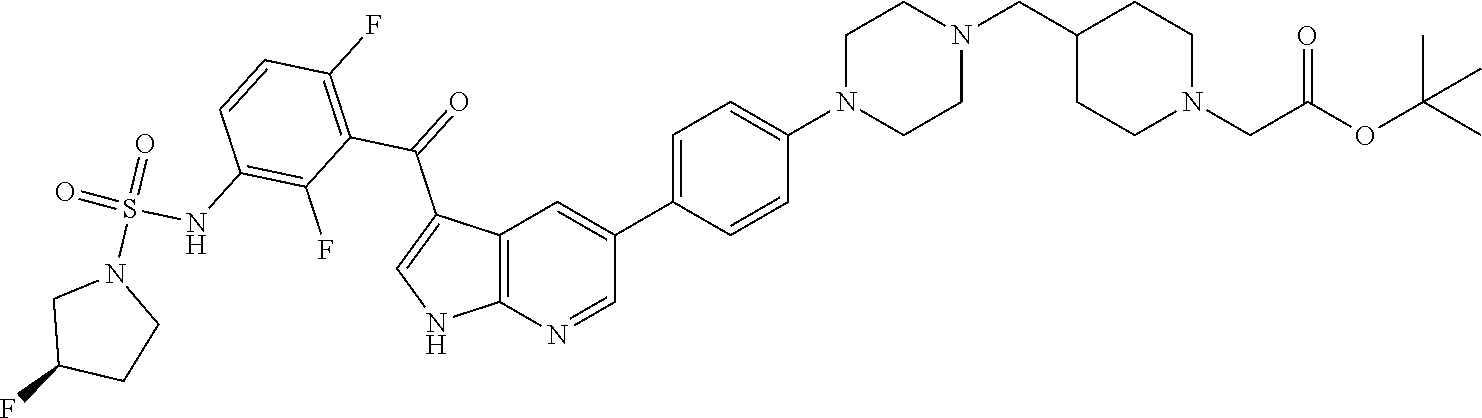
C1=C(C2=CC3=C(N=C2)NC=C3C(=O)C2=C(F)C=CC(NS(=O)(N3CC(F)CC3)=O)=C2F)C=CC(N2CCN(CC3CCN(CC(OC(C)(C)C)=O)CC3)CC2)=C1
